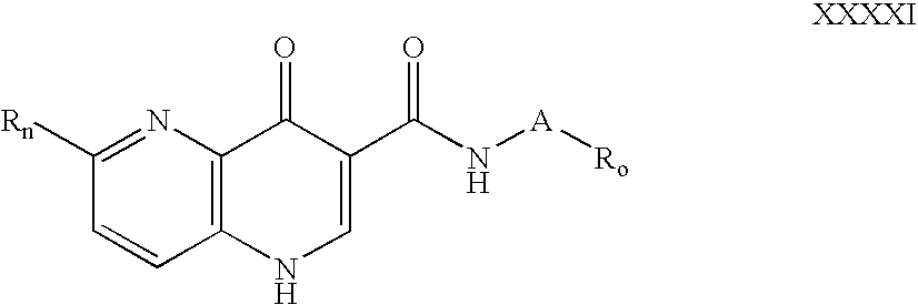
C1=CC2=C(N=C1[Rn])C(=O)C(C(N[A][Ro])=O)=CN2
